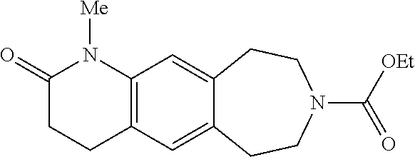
C12=C(C=C3C(=C1)CCN(C(=O)[OEt])CC3)CCC(=O)N2[Me]
